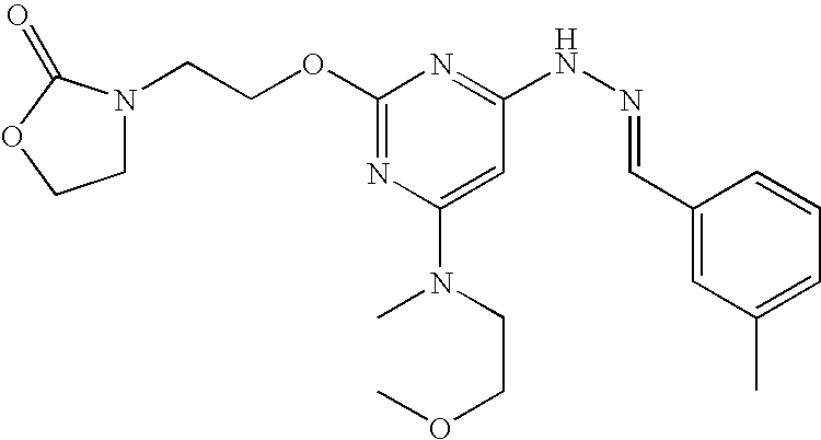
C1(OCCN2CCOC2=O)=NC(N(CCOC)C)=CC(NN=CC2=CC(C)=CC=C2)=N1
